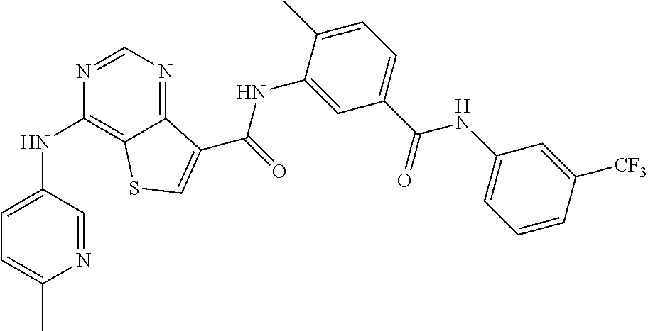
C1=NC(NC2=CC=C(C)N=C2)=C2C(=N1)C(C(NC1=CC(C(NC3=CC=CC([CF3])=C3)=O)=CC=C1C)=O)=CS2
